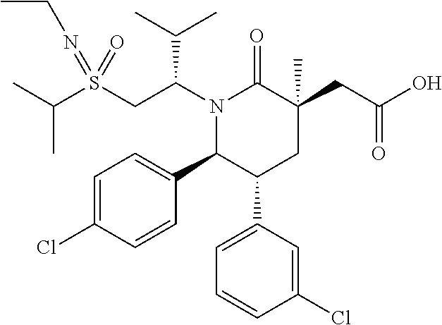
C(C)(C)S(CC(N1C(=O)C(CC(O)=O)(C)CC(C2=CC=CC(Cl)=C2)C1C1=CC=C(Cl)C=C1)C(C)C)(=NCC)=O
